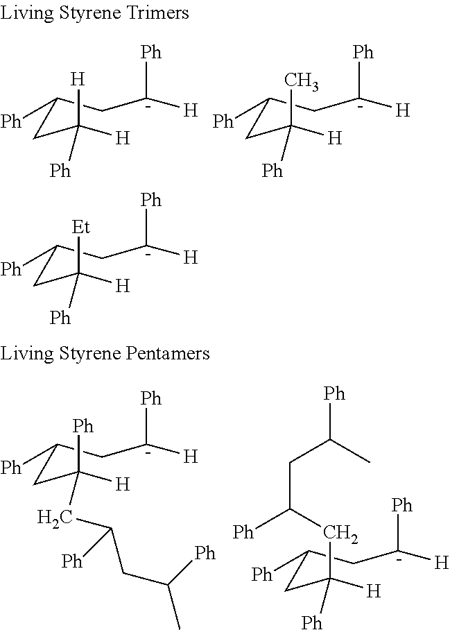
C(CC([H])([Ph])[H])(C[C-]([H])[Ph])[Ph].C(CC([H])([Ph])C)(C[C-]([H])[Ph])[Ph].C(CC([H])(CC(CC(C)[Ph])[Ph])[Ph])(C[C-]([H])[Ph])[Ph].C(CC([H])([Ph])CC(CC([Ph])C)[Ph])(C[C-]([H])[Ph])[Ph].C(CC([H])([Ph])[Et])(C[C-]([H])[Ph])[Ph]
